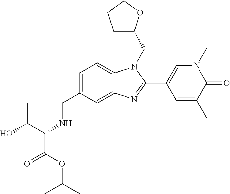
C(C1=CC=C2C(=C1)N=C(C1=CN(C)C(=O)C(C)=C1)N2CC1CCCO1)NC(C(OC(C)C)=O)C(O)C
